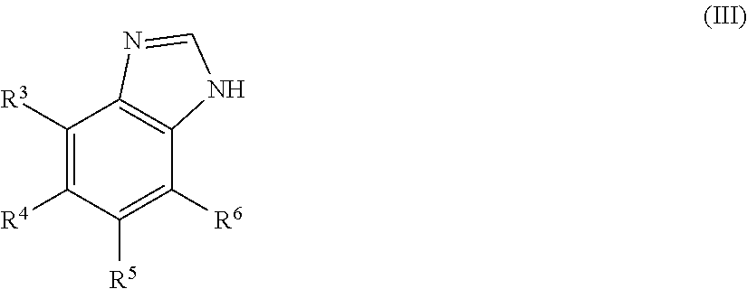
C1([R3])=C([R4])C([R5])=C([R6])C2=C1N=CN2
